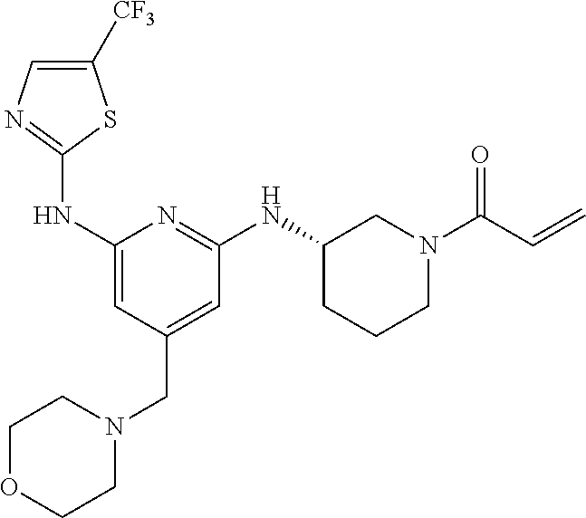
C1([CF3])=CN=C(NC2=CC(CN3CCOCC3)=CC(NC3CCCN(C(C=C)=O)C3)=N2)S1
